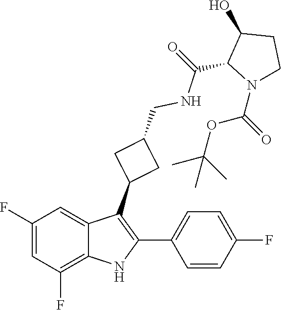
O=C(NCC1CC(C2=C(C3=CC=C(F)C=C3)NC3=C(F)C=C(F)C=C23)C1)C1N(C(OC(C)(C)C)=O)CCC1O
